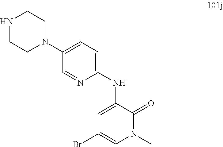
N1CCN(C2=CC=C(NC3=CC(Br)=CN(C)C3=O)N=C2)CC1
